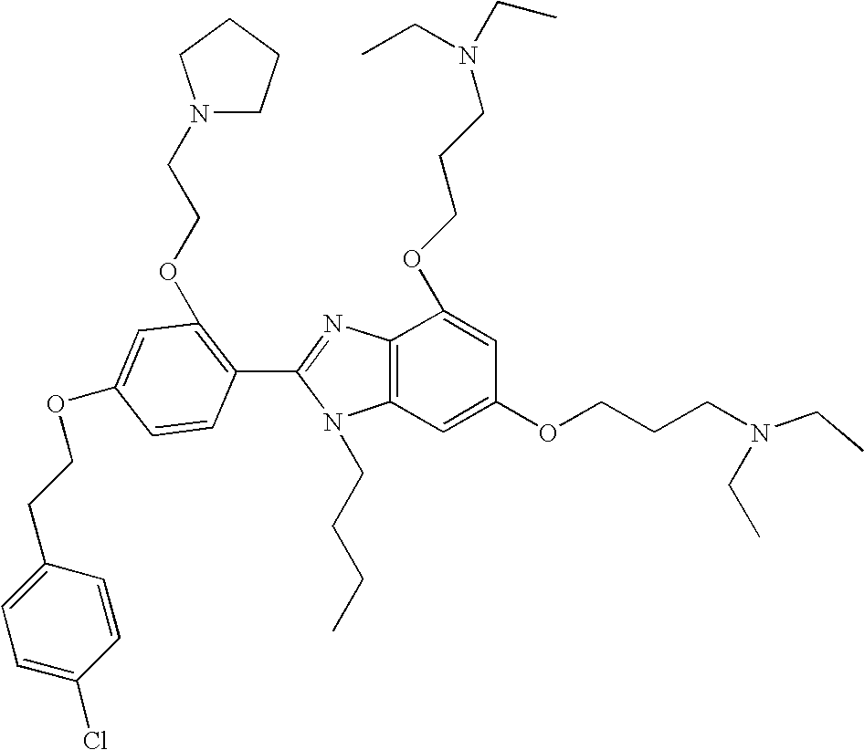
C12=C(C=C(OCCCN(CC)CC)C=C1OCCCN(CC)CC)N(CCCC)C(C1=C(OCCN3CCCC3)C=C(OCCC3=CC=C(Cl)C=C3)C=C1)=N2
